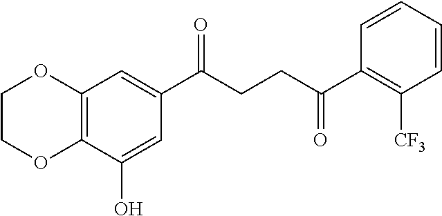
C12=C(C(O)=CC(C(CCC(C3=C([CF3])C=CC=C3)=O)=O)=C1)OCCO2
